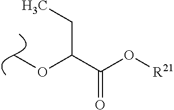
COC(C(O[R21])=O)CC
